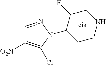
C1=NN(C2CCNCC2F)C(Cl)=C1[O2N]
